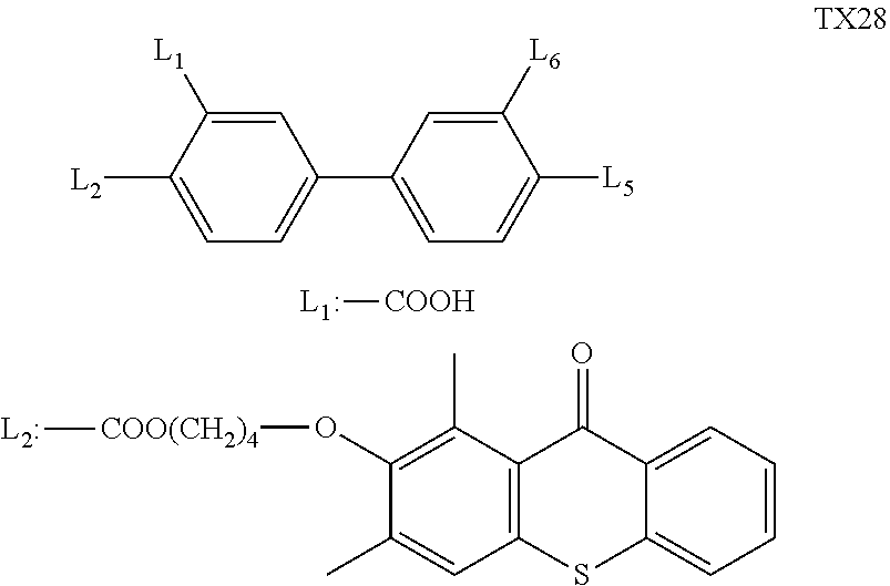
[L2]C1=CC=C(C2=CC=C([L5])C([L6])=C2)C=C1[L1].[COOH][L1:].C1(O[COO(CH2)4][L2:])=C(C)C2=C(C=C1C)SC1=CC=CC=C1C2=O
